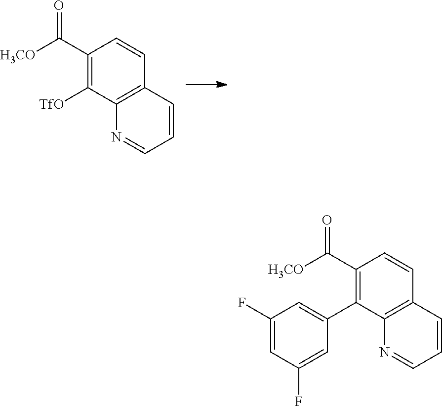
C1(C([H3CO])=O)=C([TfO])C2=C(C=C1)C=CC=N2.C1(C([H3CO])=O)=C(C2=CC(F)=CC(F)=C2)C2=C(C=C1)C=CC=N2
